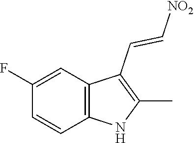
C12=C(C=C(F)C=C1)C(C=C[NO2])=C(C)N2
